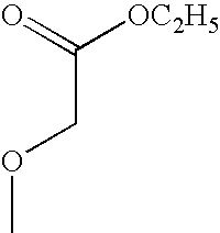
C(COC)(=O)[OC2H5]
